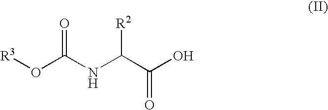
O(C(NC(C(O)=O)[R2])=O)[R3]
